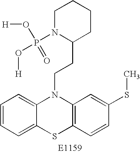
C1=CC=C2C(=C1)N(CCC1CCCCN1P(O[H])(=O)O[H])C1=C(S2)C=CC(SC)=C1
